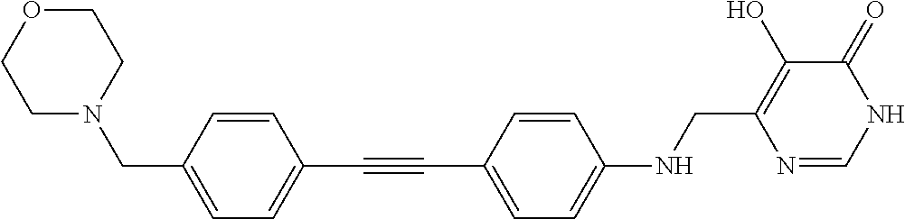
C(#CC1=CC=C(CN2CCOCC2)C=C1)C1=CC=C(NCC2=C(O)C(=O)NC=N2)C=C1
